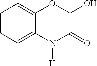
C1=CC=C2C(=C1)OC(O)C(=O)N2[H]
